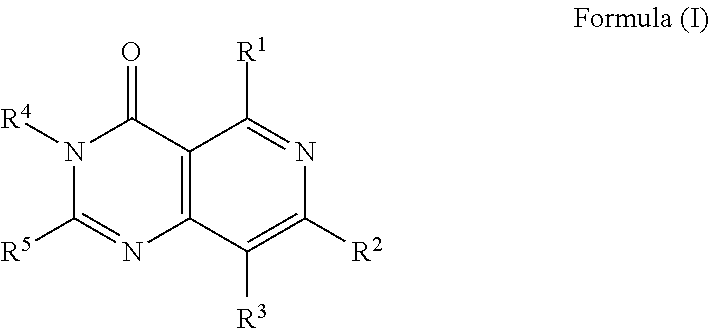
N1([R4])C([R5])=NC2=C(C1=O)C([R1])=NC([R2])=C2[R3]
